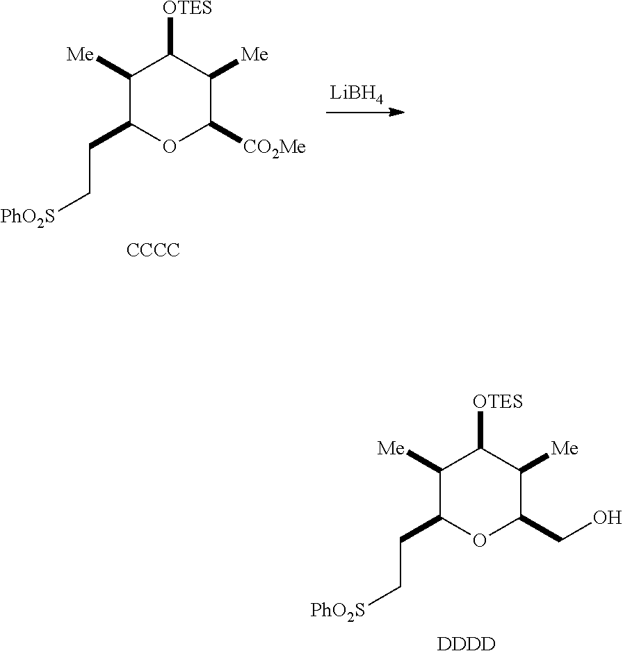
C1([Me])C(CC[PhO2S])OC(CO)C([Me])C1[OTES].[DDDD].C1([Me])C(CC[PhO2S])OC([CO2Me])C([Me])C1[OTES].[CCCC].[LiBH4]
